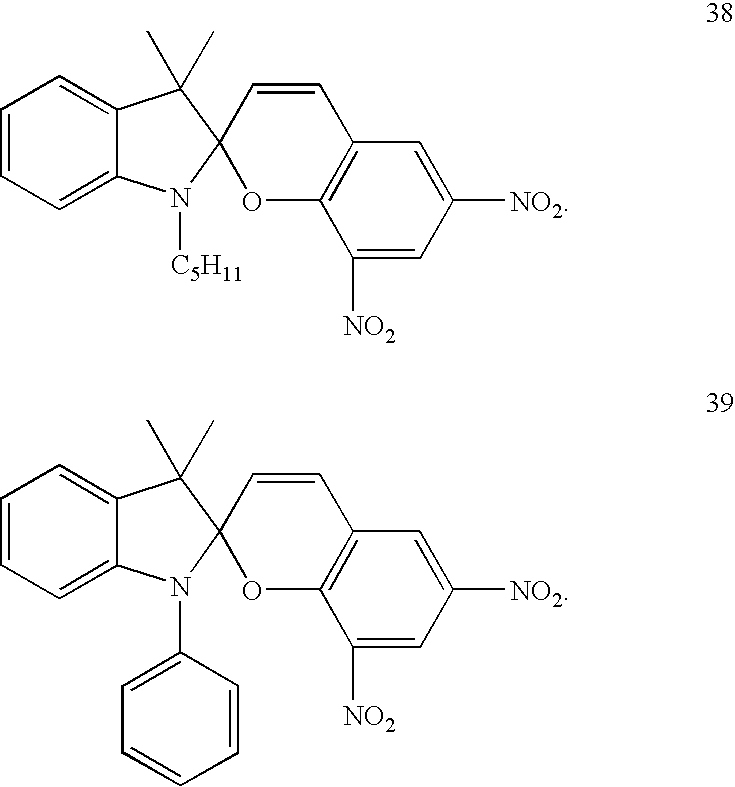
C1=C2C(=CC=C1)C(C)(C)C1(N2[C5H11])OC2=C(C=C1)C=C([NO2])C=C2[NO2].C1=C2C(=CC=C1)C(C)(C)C1(N2C2=CC=CC=C2)OC2=C(C=C1)C=C([NO2])C=C2[NO2]
